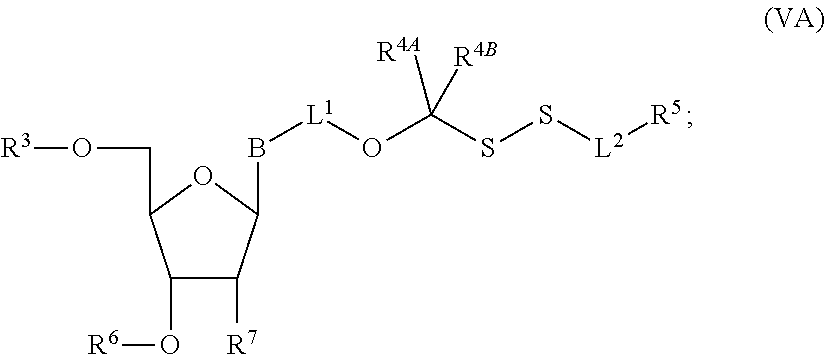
C1(O[R6])C([R7])C(B[L1]OC([R4A])([R4B])SS[L2][R5])OC1CO[R3]
